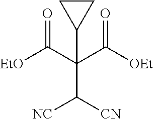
C(=O)([EtO])C(C([OEt])=O)(C([NC])[CN])C1CC1
